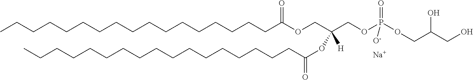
C(CCCCCCCCCCC(OCC(COP(OCC(CO)O)(=O)[O-])(OC(=O)CCCCCCCCCCCCCCCCC)[H])=O)CCCCCC.[Na]
